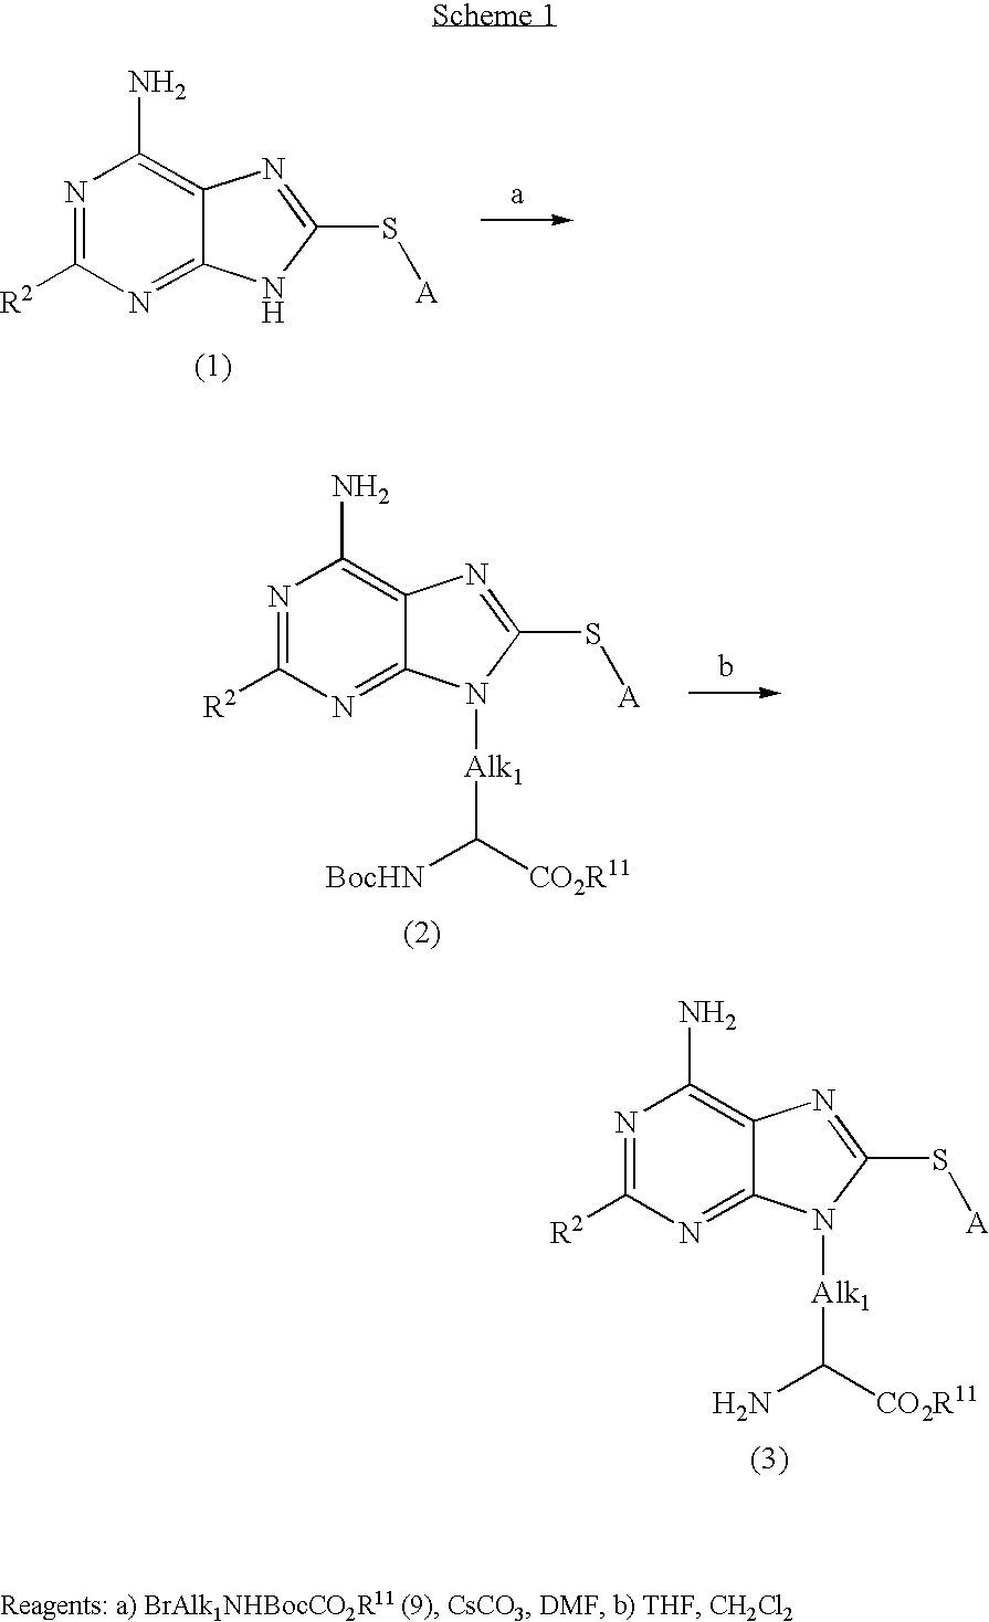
N1=C([R2])N=C2C(=C1N)N=C(S[A])N2.N1=C([R2])N=C2C(=C1N)N=C(S[A])N2[Alk1]C([BocHN])[CO2R11].N1=C([R2])N=C2C(=C1N)N=C(S[A])N2[Alk1]C(N)[CO2R11]
